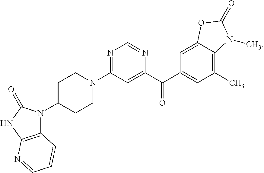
N1=C(N2CCC(N3C4=C(NC3=O)N=CC=C4)CC2)C=C(C(C2=CC(C)=C3C(=C2)OC(=O)N3C)=O)N=C1
